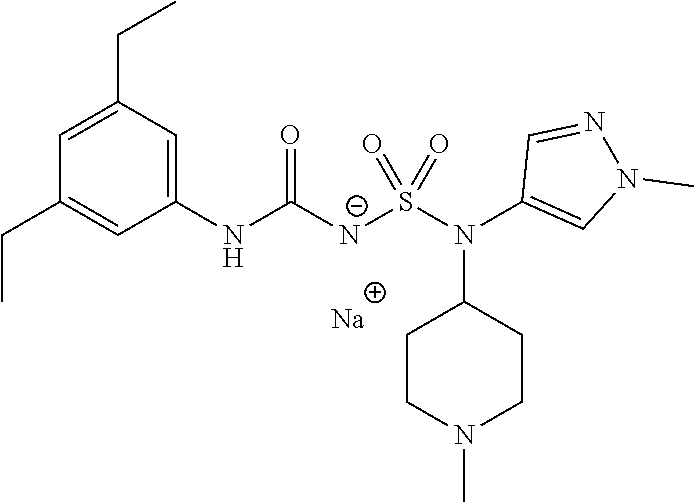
[Na].C1(NC([N-]S(N(C2=CN(C)N=C2)C2CCN(C)CC2)(=O)=O)=O)=CC(CC)=CC(CC)=C1
